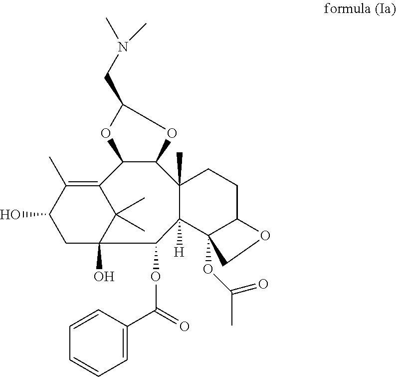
C12=C(C)C(O)CC(O)(C1(C)C)C(OC(C1=CC=CC=C1)=O)C1([H])C3(OC(=O)C)C(CCC1(C)C1C2OC(CN(C)C)O1)OC3
